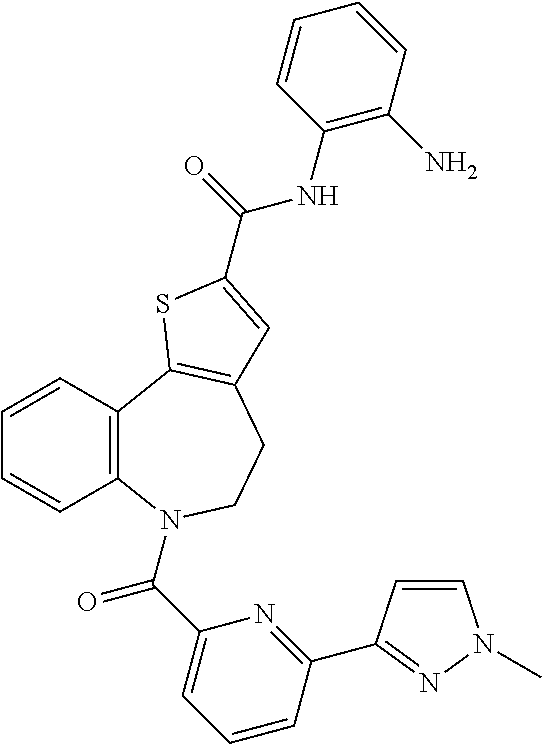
C1=CC2=C(C=C1)N(C(C1=CC=CC(C3=NN(C)C=C3)=N1)=O)CCC1=C2SC(C(=O)NC2=C(N)C=CC=C2)=C1
